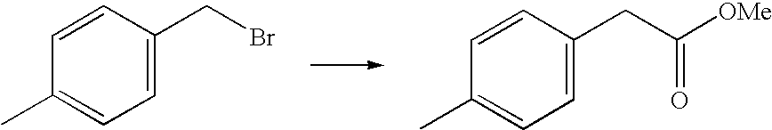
C1=CC(C)=CC=C1CBr.C1=CC(C)=CC=C1CC([OMe])=O
